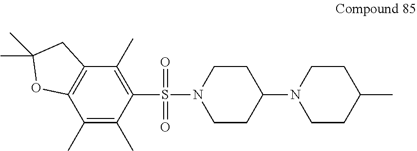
C1CN(S(=O)(=O)C2=C(C)C3=C(C(C)=C2C)OC(C)(C)C3)CCC1N1CCC(C)CC1
